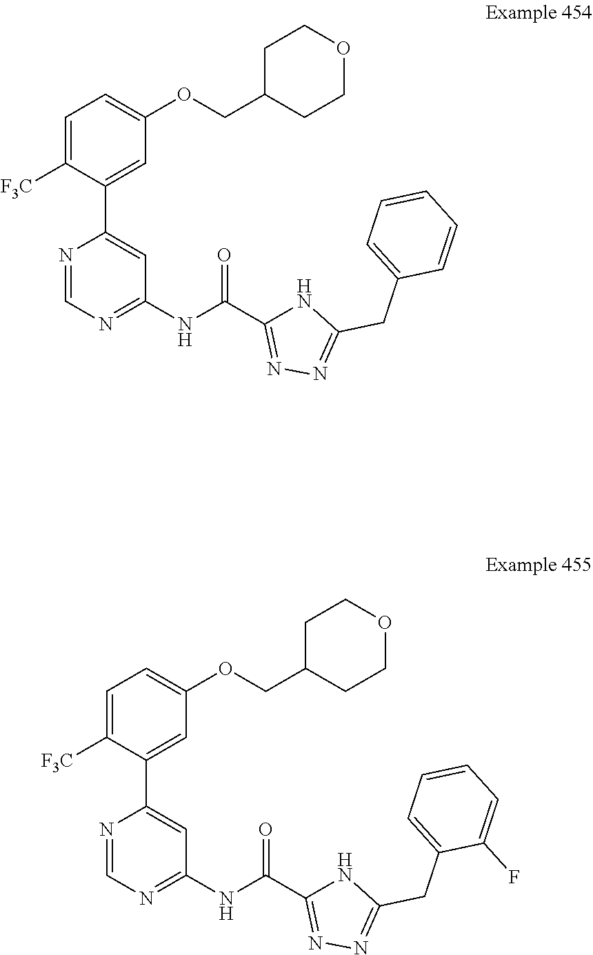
C1(NC(C2=NN=C(CC3=CC=CC=C3F)N2)=O)=NC=NC(C2=CC(OCC3CCOCC3)=CC=C2[F3C])=C1.C1(NC(C2=NN=C(CC3=CC=CC=C3)N2)=O)=NC=NC(C2=CC(OCC3CCOCC3)=CC=C2[F3C])=C1
